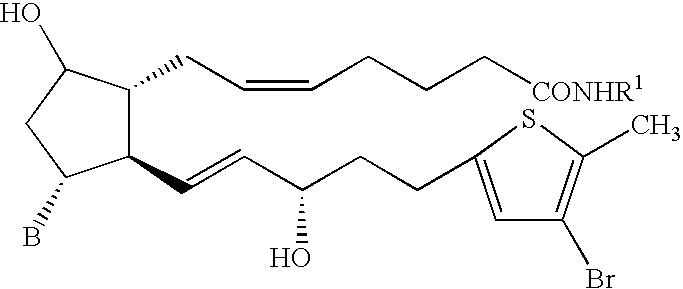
C1(C=CC(CCC2=CC(Br)=C(C)S2)O)C(CC=CCCC[CONHR1])C(O)CC1B
